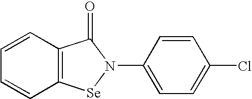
C1=CC2=C(C=C1)[Se]N(C1=CC=C(Cl)C=C1)C2=O
